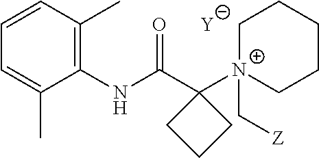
[Y].C1=C(C)C(NC(C2([N+]3(C[Z])CCCCC3)CCC2)=O)=C(C)C=C1
